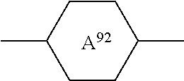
CC1CCC(C)CC1.[A92]
